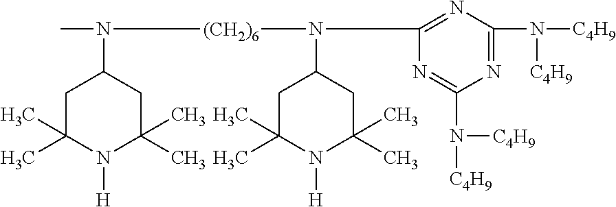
CN(C1CC(C)(C)N([H])C(C)(C)C1)[(CH2)6]N(C1CC(C)(C)N([H])C(C)(C)C1)C1=NC(N([C4H9])[C4H9])=NC(N([C4H9])[C4H9])=N1
